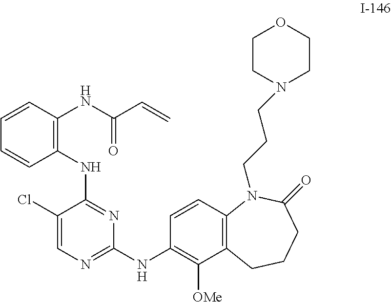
C1=CC(NC(=O)C=C)=C(NC2=NC(NC3=C([OMe])C4=C(C=C3)N(CCCN3CCOCC3)C(=O)CCC4)=NC=C2Cl)C=C1
